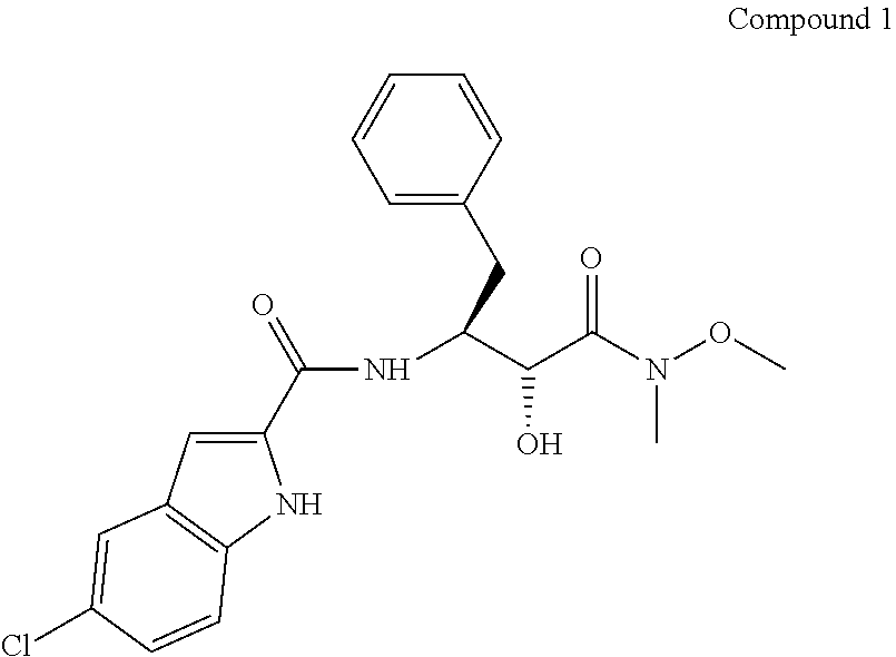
C1(C(=O)NC(C(C(N(OC)C)=O)O)CC2=CC=CC=C2)=CC2=C(N1)C=CC(Cl)=C2
